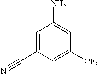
C1=C(C#N)C=C([CF3])C=C1N
